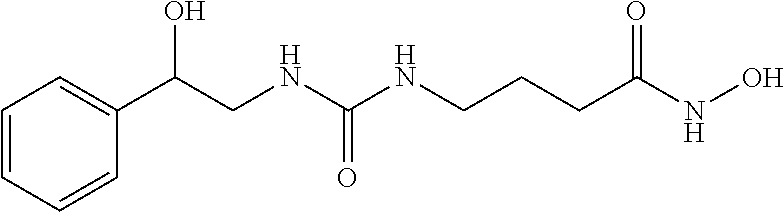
C1=CC=CC(C(CNC(NCCCC(NO)=O)=O)O)=C1
